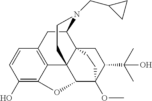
C1(O)=C2C3=C(C=C1)CC1C45C3(C(C(OC)(C(C(C)(C)O)C4)CC5)O2)CCN1CC1CC1
